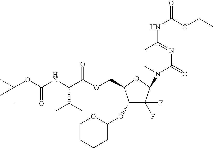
C1(OC2OCCCC2)C(F)(F)C(N2C(=O)N=C(NC(=O)OCC)C=C2)OC1COC(C(NC(OC(C)(C)C)=O)C(C)C)=O
